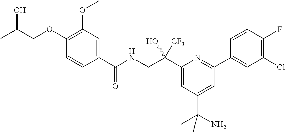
C(COC1=C(OC)C=C(C(NCC(C2=CC(C(N)(C)C)=CC(C3=CC(Cl)=C(F)C=C3)=N2)(O)[CF3])=O)C=C1)(C)O
